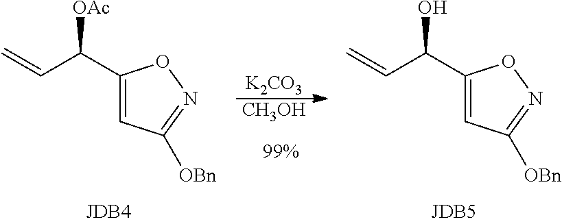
C1(C([OAc])C=C)=CC([OBn])=NO1.[K2CO3].[CH3OH].C1(C(O)C=C)=CC([OBn])=NO1
